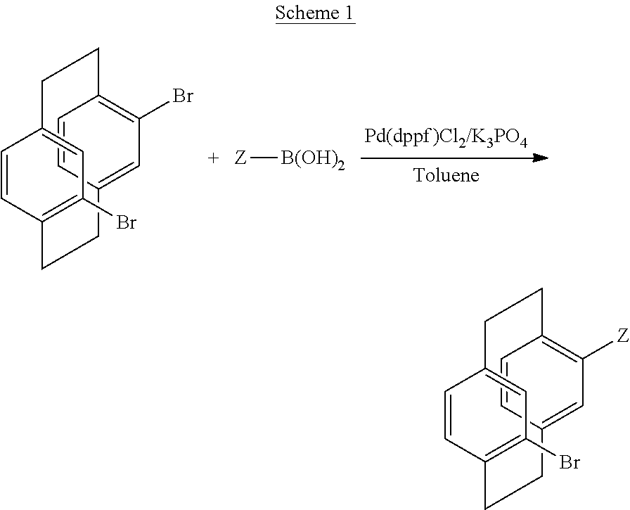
C1=CC2=C(Br)C=C1CCC1=C(Br)C=C(C=C1)CC2.[Z][B(OH)2].C1=CC2=C([Z])C=C1CCC1=C(Br)C=C(C=C1)CC2
